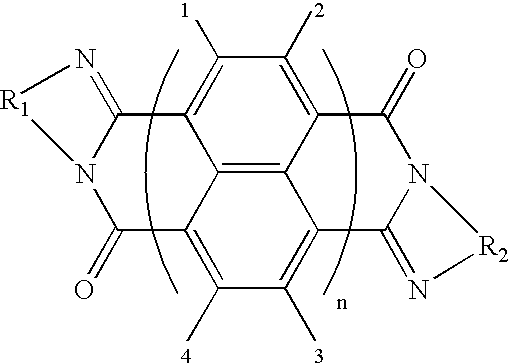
C12=C3C4=C([2])C([1])=C1C1=N[R1]N1C(=O)C2=C([4])C([3])=C3C1=N[R2]N1C4=O
